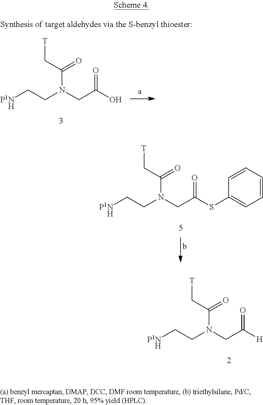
[P1NH]CCN(CC(SC1=CC=CC=C1)=O)C(C[T])=O.[P1NH]CCN(CC([H])=O)C(C[T])=O.[P1NH]CCN(CC(O)=O)C(C[T])=O
